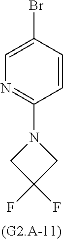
C1=C(Br)C=CC(N2CC(F)(F)C2)=N1
